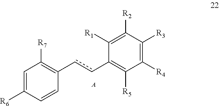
C1=C([R6])C=CC(ccC2=C([R5])C([R4])=C([R3])C([R2])=C2[R1])=C1[R7].[A]
